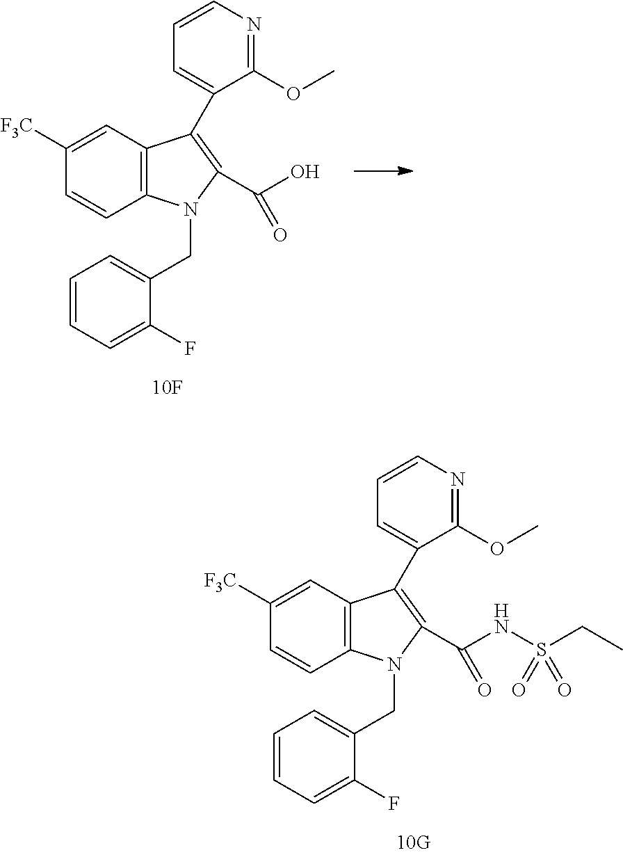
C12=C(C=C([F3C])C=C1)C(C1=CC=CN=C1OC)=C(C(NS(=O)(CC)=O)=O)N2CC1=CC=CC=C1F.C12=C(C=C([F3C])C=C1)C(C1=CC=CN=C1OC)=C(C(O)=O)N2CC1=CC=CC=C1F
